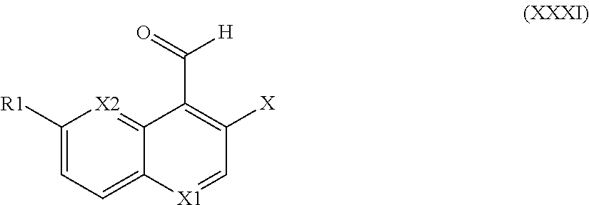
C1([R1])=CC=C2C(=[X2]1)C(C(=O)[H])=C([X])C=[X1]2
